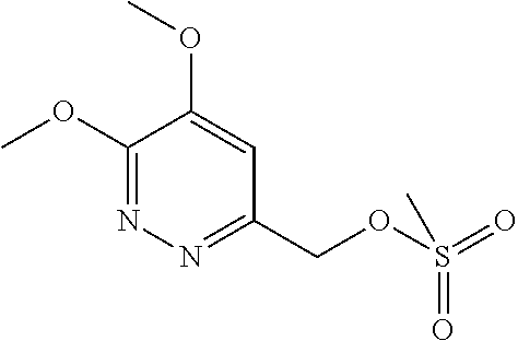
C1(OC)=NN=C(COS(=O)(=O)C)C=C1OC
